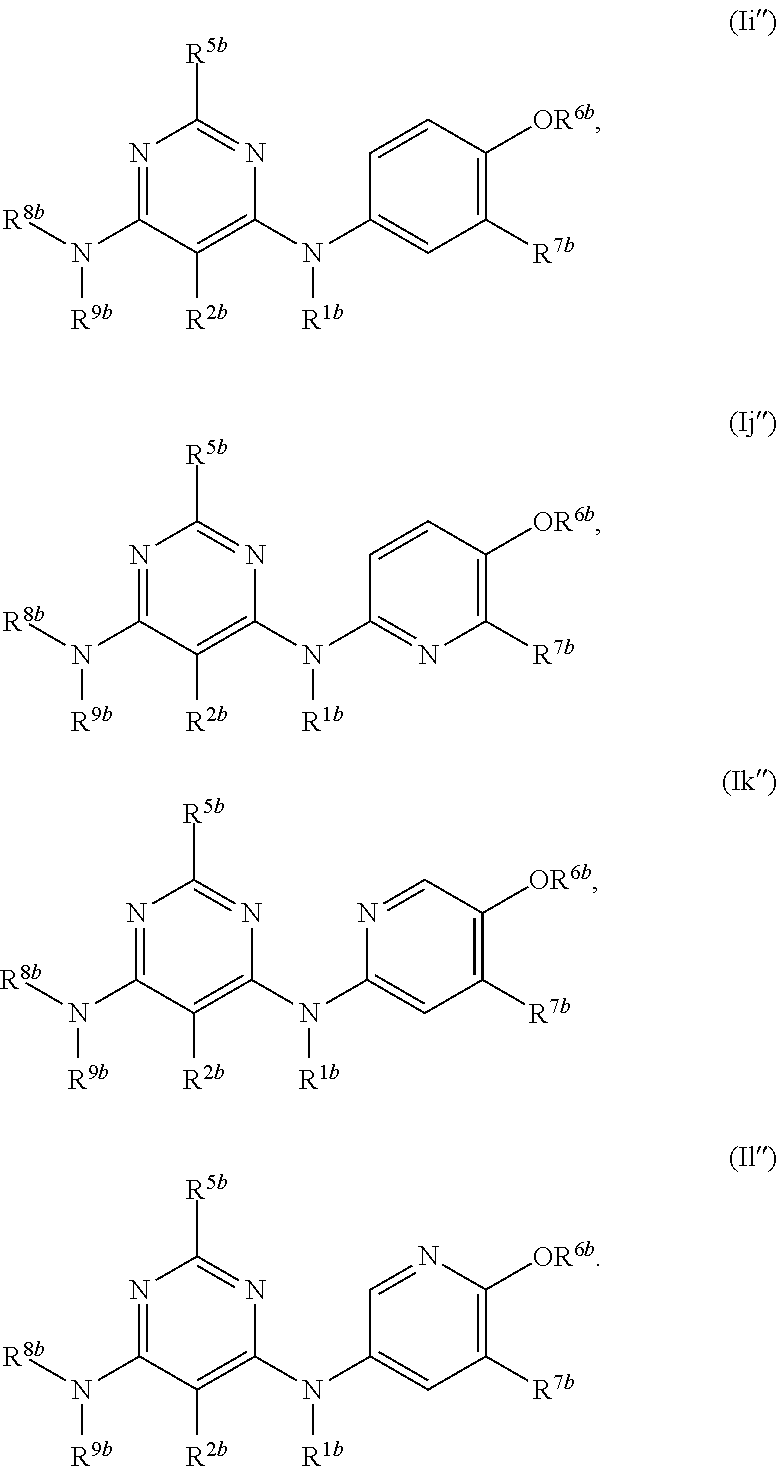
N1=C(N([R8b])[R9b])C([R2b])=C(N(C2=CC([R7b])=C([OR6b])C=C2)[R1b])N=C1[R5b].N1=C(N([R8b])[R9b])C([R2b])=C(N(C2=NC([R7b])=C([OR6b])C=C2)[R1b])N=C1[R5b].N1=C(N([R8b])[R9b])C([R2b])=C(N(C2=CC([R7b])=C([OR6b])C=N2)[R1b])N=C1[R5b].N1=C(N([R8b])[R9b])C([R2b])=C(N(C2=CC([R7b])=C([OR6b])N=C2)[R1b])N=C1[R5b]
